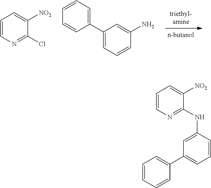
C1=CN=C(Cl)C([NO2])=C1.C1(C2=CC=CC(N)=C2)=CC=CC=C1.C1=CC(NC2=NC=CC=C2[NO2])=CC(C2=CC=CC=C2)=C1
